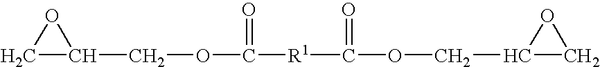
C1C(COC([R1]C(OCC2CO2)=O)=O)O1
